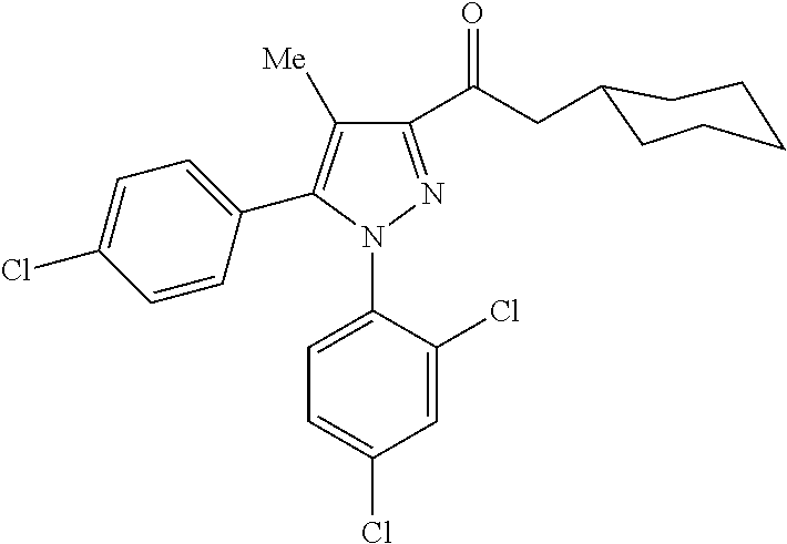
C1(C(CC2CCCCC2)=O)=NN(C2=CC=C(Cl)C=C2Cl)C(C2=CC=C(Cl)C=C2)=C1[Me]
